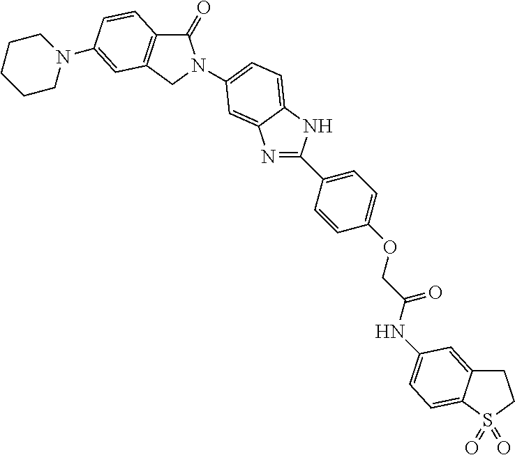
C1C2=CC(NC(COC3=CC=C(C4=NC5=CC(N6C(=O)C7=C(C6)C=C(N6CCCCC6)C=C7)=CC=C5N4)C=C3)=O)=CC=C2S(=O)(=O)C1
